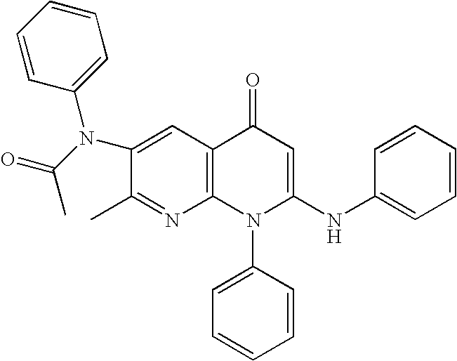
C1(C)=NC2=C(C=C1N(C1=CC=CC=C1)C(C)=O)C(=O)C=C(NC1=CC=CC=C1)N2C1=CC=CC=C1
